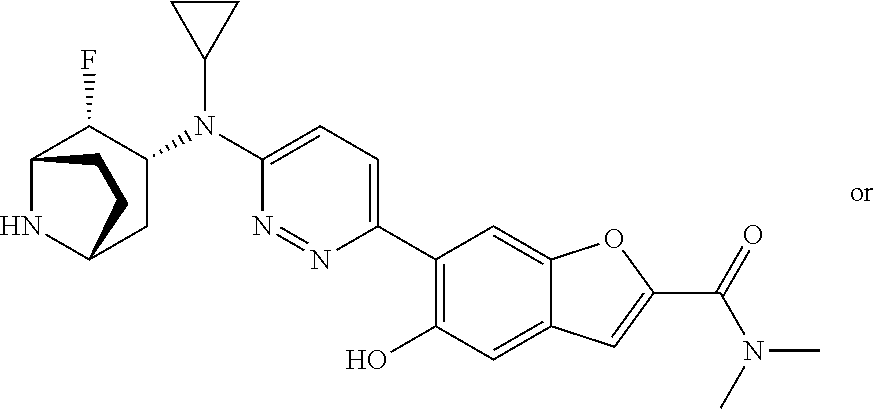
C1(N(C2=CC=C(C3=C(O)C=C4C(=C3)OC(C(=O)N(C)C)=C4)N=N2)C2CC2)C(F)C2NC(C1)CC2
